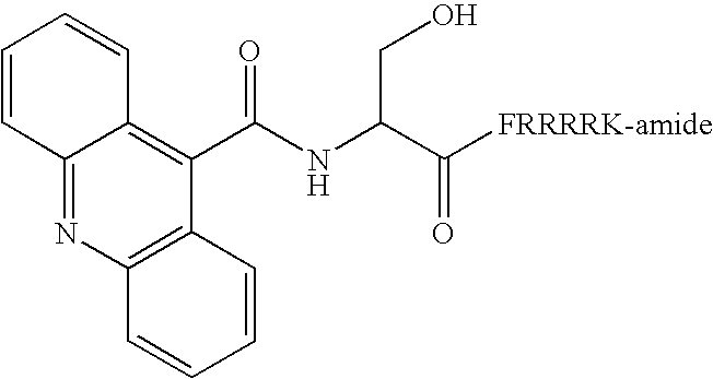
C(NC(C([FRRRRK-amide])=O)CO)(C1=C2C(=NC3=C1C=CC=C3)C=CC=C2)=O
